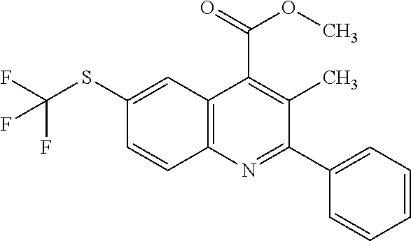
C12=C(N=C(C3=CC=CC=C3)C(C)=C1C(=O)OC)C=CC(SC(F)(F)F)=C2
